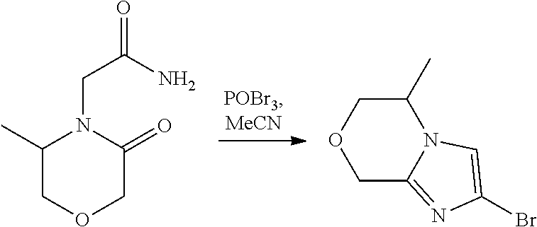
C1(C)COCC(=O)N1CC(=O)N.N12C(C)COCC1=NC(Br)=C2
